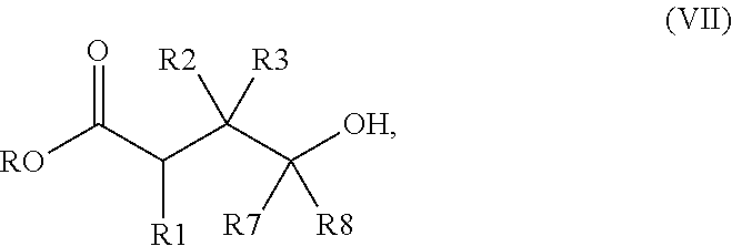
[RO]C(C(C(C([OH])([R7])[R8])([R2])[R3])[R1])=O
